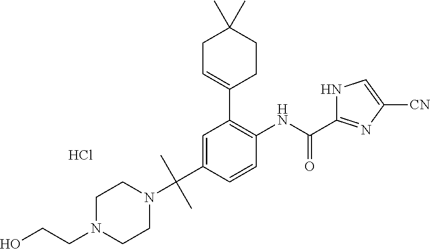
OCCN1CCN(C(C2=CC(C3=CCC(C)(C)CC3)=C(NC(C3=NC([CN])=CN3)=O)C=C2)(C)C)CC1.Cl
